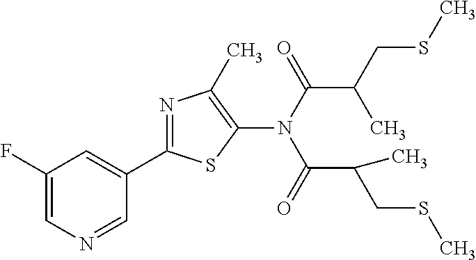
N1=CC(C2=NC(C)=C(N(C(C(C)CSC)=O)C(C(C)CSC)=O)S2)=CC(F)=C1
